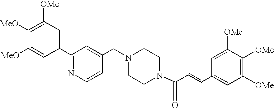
C1(C2=NC=CC(CN3CCN(C(C=CC4=CC([OMe])=C([OMe])C([OMe])=C4)=O)CC3)=C2)=CC([OMe])=C([MeO])C([MeO])=C1
